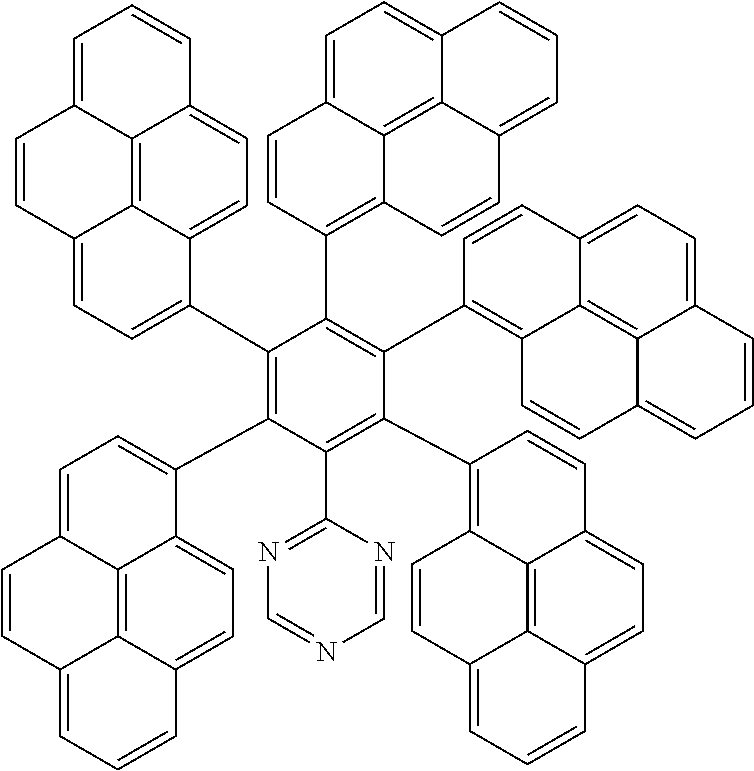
C1=C2C3=C4C(=CC=C(C5=C(C6=CC=C7C8=C9C(=CC=C68)C=CC=C9C=C7)C(C6=NC=NC=N6)=C(C6=C7C8=C9C(=CC=CC9=CC=C8C=C6)C=C7)C(C6=C7C8=C9C(=CC=C8C=C6)C=CC=C9C=C7)=C5C5=C6C7=C8C(=CC=C7C=C5)C=CC=C8C=C6)C4=CC=C3C=C1)C=C2
